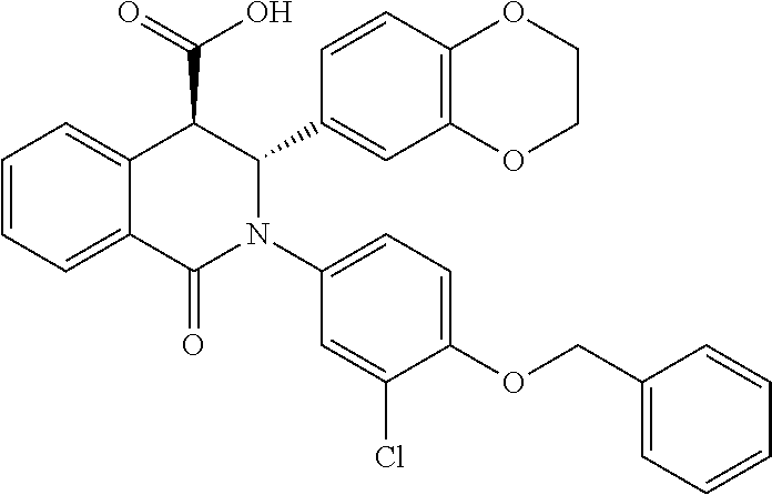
C1=CC=C2C(=C1)C(C(=O)O)C(C1=CC3=C(C=C1)OCCO3)N(C1=CC=C(OCC3=CC=CC=C3)C(Cl)=C1)C2=O
